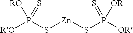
S([Zn]SP([OR])(=S)[OR])P([RO])([RO])=S
